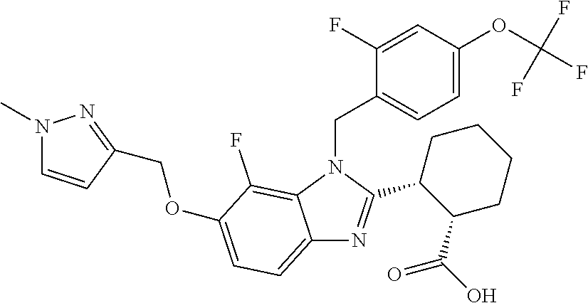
C12=CC=C(OCC3=NN(C)C=C3)C(F)=C1N(CC1=CC=C(OC(F)(F)F)C=C1F)C(C1C(C(=O)O)CCCC1)=N2
